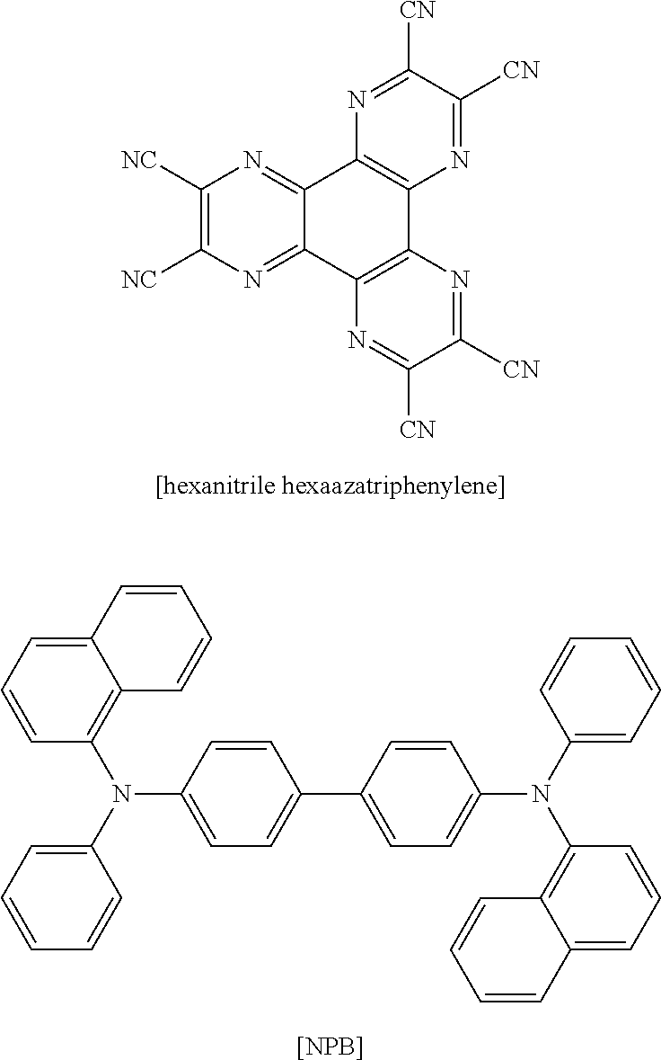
C1([NC])=C([NC])N=C2C(=N1)C1=C(C3=C2N=C([CN])C([CN])=N3)N=C([CN])C([CN])=N1.C1=CC(C2=CC=C(N(C3=CC=CC=C3)C3=C4C(=CC=C3)C=CC=C4)C=C2)=CC=C1N(C1=C2C(=CC=C1)C=CC=C2)C1=CC=CC=C1.[[NPB]]
